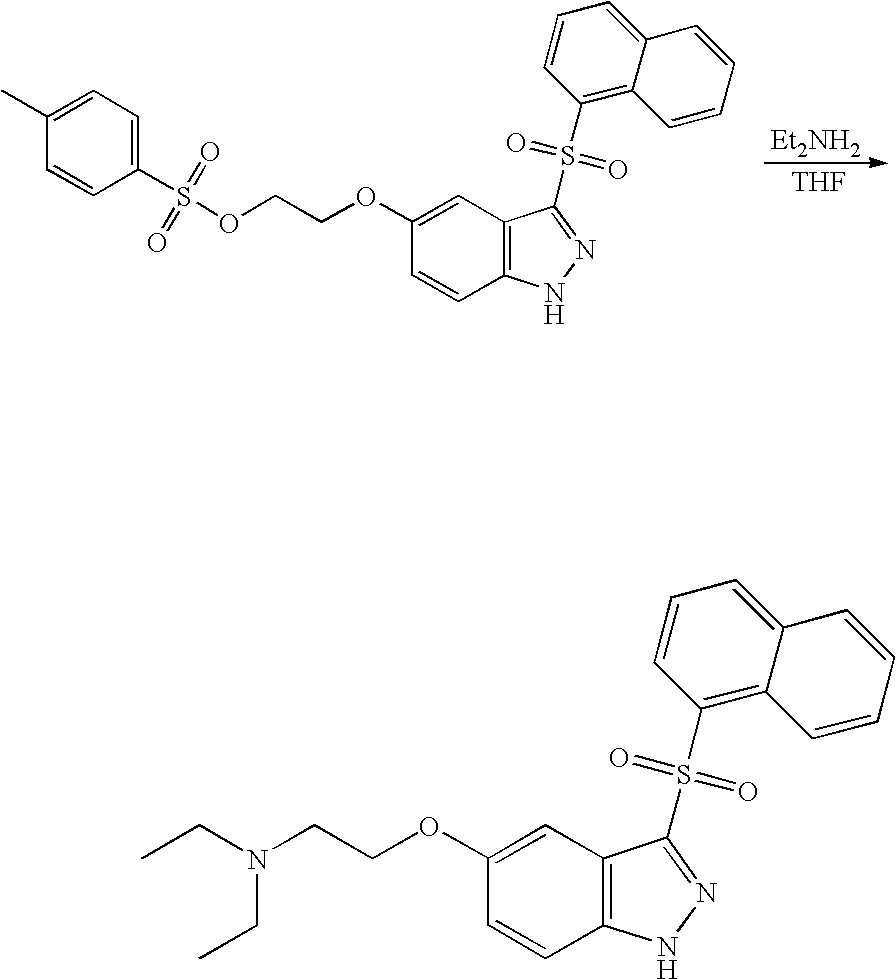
[THF].[Et2NH2].C1=CC(S(OCCOC2=CC3=C(C=C2)NN=C3S(C2=C3C(=CC=C2)C=CC=C3)(=O)=O)(=O)=O)=CC=C1C.N(CCOC1=CC2=C(C=C1)NN=C2S(C1=C2C(=CC=C1)C=CC=C2)(=O)=O)(CC)CC
